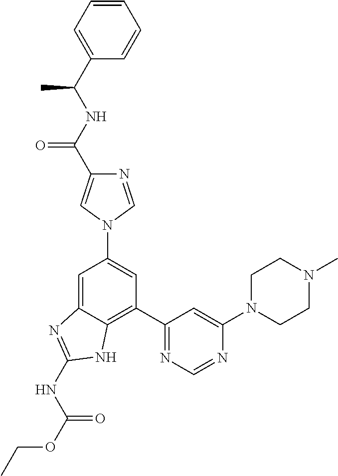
C1=C2C(=C(C3=NC=NC(N4CCN(C)CC4)=C3)C=C1N1C=C(C(NC(C3=CC=CC=C3)C)=O)N=C1)NC(NC(OCC)=O)=N2
